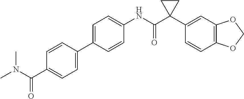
C1=CC(C2=CC=C(C(N(C)C)=O)C=C2)=CC=C1NC(C1(C2=CC3=C(C=C2)OCO3)CC1)=O
